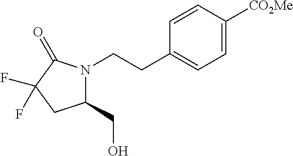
N1(CCC2=CC=C([CO2Me])C=C2)C(CO)CC(F)(F)C1=O
